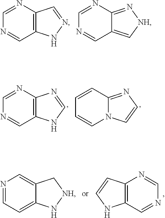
C1=NC2=C(C=N1)NN=C2.C1=NC2=N[NH]C=C2C=N1.C1=NC2=C(C=N1)NC=N2.C1=CC2=NC=CN2C=C1.N1=CC=C2C(=C1)C[NH]N2.C12=C(C=NC=N1)NC=C2
